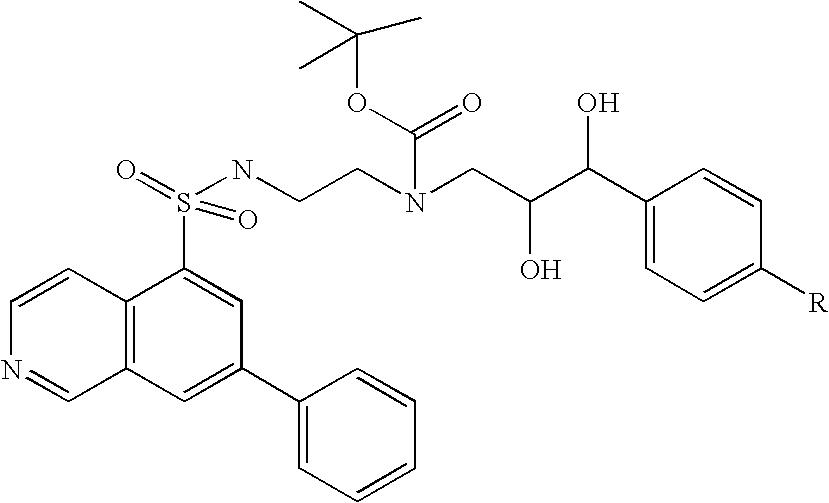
C1=CC2=C(C=N1)C=C(C1=CC=CC=C1)C=C2S(NCCN(CC(C(C1=CC=C([R])C=C1)O)O)C(OC(C)(C)C)=O)(=O)=O
